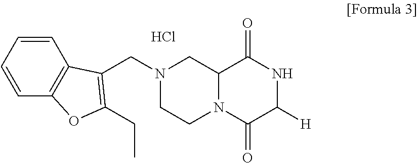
O=C1NC([H])C(=O)N2CCN(CC3=C(CC)OC4=C3C=CC=C4)CC12.Cl
